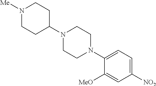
[MeO]C1=CC([NO2])=CC=C1N1CCN(C2CCN([Me])CC2)CC1
